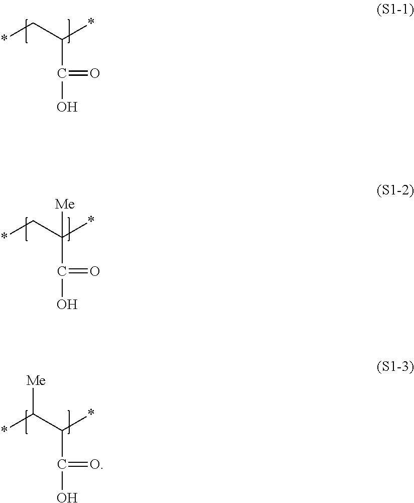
*CC(*)C(=O)O.*CC(*)(C(=O)O)[Me].*C(C(*)C(=O)O)[Me]
